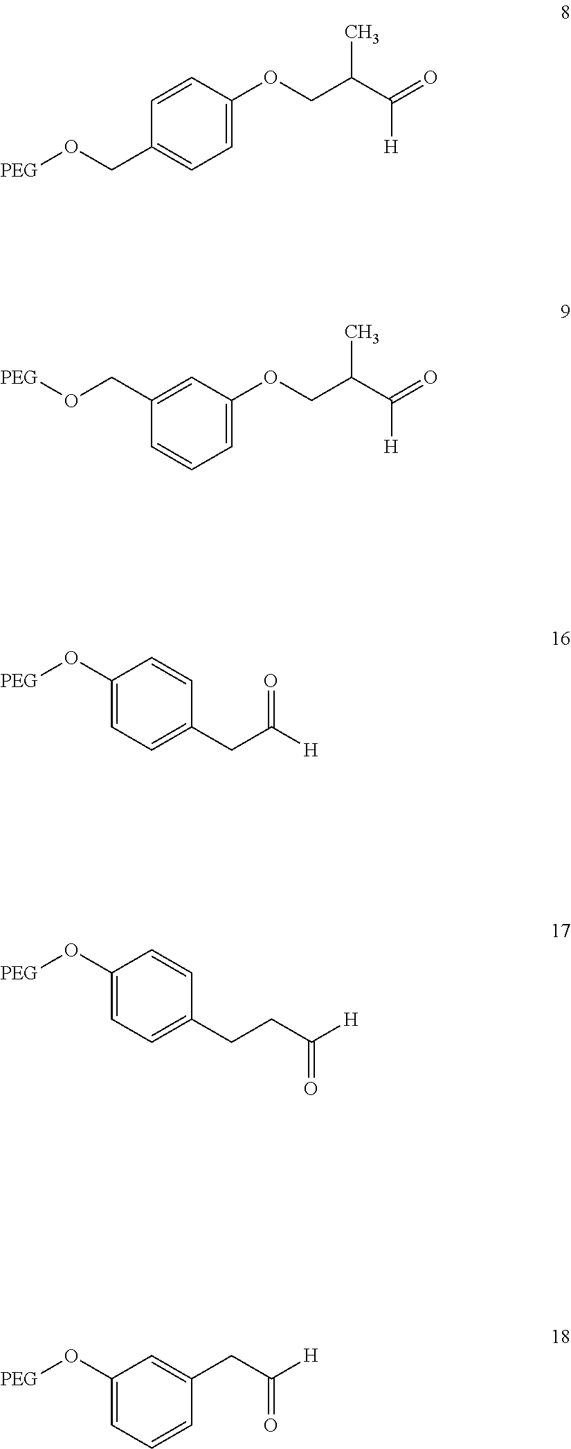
[PEG]OCC1=CC=C(OCC(C([H])=O)C)C=C1.C1=CC=C(OCC(C([H])=O)C)C=C1CO[PEG].C1=C(O[PEG])C=CC(CC([H])=O)=C1.C1=C(O[PEG])C=CC(CCC([H])=O)=C1.C1=C(O[PEG])C=C(CC([H])=O)C=C1
